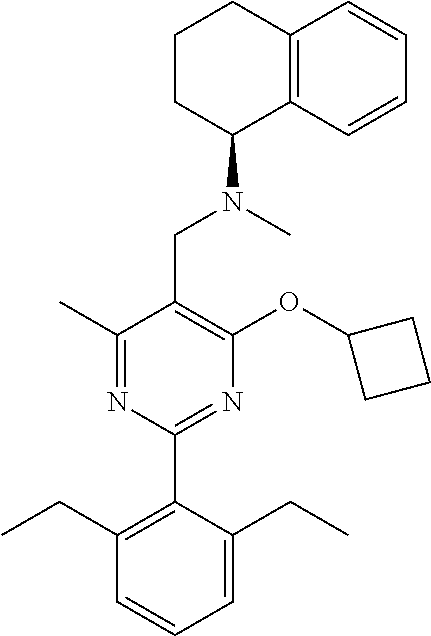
C1(C)=NC(C2=C(CC)C=CC=C2CC)=NC(OC2CCC2)=C1CN(C)C1C2=C(CCC1)C=CC=C2
